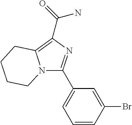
C1=CC(Br)=CC(C2=NC(C(N)=O)=C3N2CCCC3)=C1
